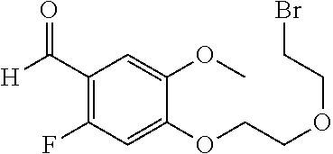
C1(C([H])=O)=C(F)C=C(OCCOCCBr)C(OC)=C1
